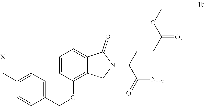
C1(C[X])=CC=C(COC2=C3C(=CC=C2)C(=O)N(C(C(N)=O)CCC(=O)OC)C3)C=C1
